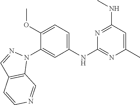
C1(NC2=NC(C)=CC(NC)=N2)=CC=C(OC)C(N2N=CC3=C2C=NC=C3)=C1
